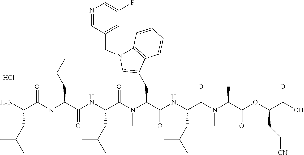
NC(C(N(C(C(NC(C(N(C(C(NC(C(N(C(C(OC(C(O)=O)CC[CN])=O)C)C)=O)CC(C)C)=O)CC1=CN(CC2=CC(F)=CN=C2)C2=C1C=CC=C2)C)=O)CC(C)C)=O)CC(C)C)C)=O)CC(C)C.Cl
